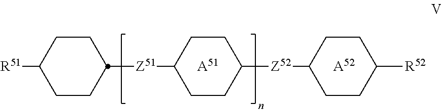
C1([Z51]C2CCC([Z52]C3CCC([R52])CC3)CC2)CCC([R51])CC1.[A51].[A52]
